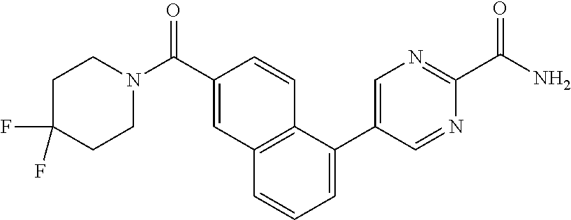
C1C(F)(F)CCN(C(C2=CC3=C(C=C2)C(C2=CN=C(C(N)=O)N=C2)=CC=C3)=O)C1
